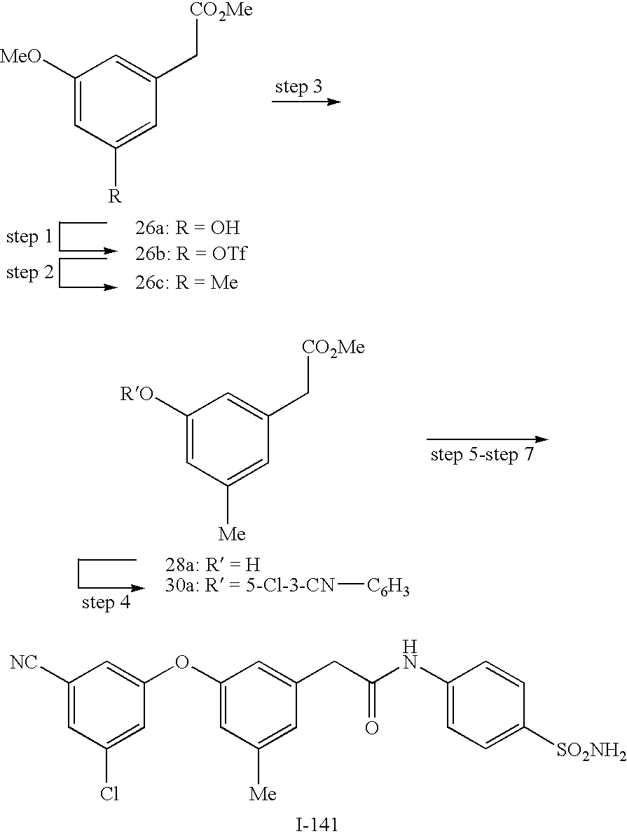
C1([MeO])=CC([R])=CC(C[CO2Me])=C1.C1(OC2=CC([NC])=CC(Cl)=C2)=CC([Me])=CC(CC(NC2=CC=C([SO2NH2])C=C2)=O)=C1.C1([RO])=CC([Me])=CC(C[CO2Me])=C1.[30a: R = 5-Cl-3-CN][C6H3]
